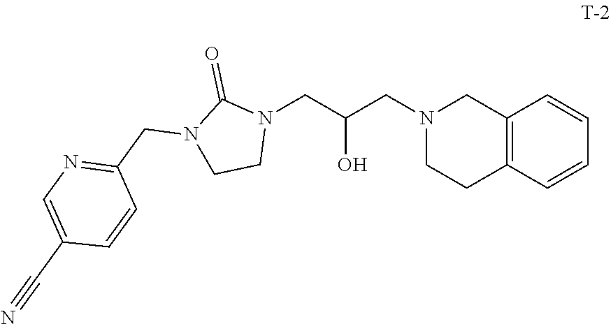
C1=CC=CC2=C1CN(CC(CN1C(=O)N(CC3=NC=C(C#N)C=C3)CC1)O)CC2
